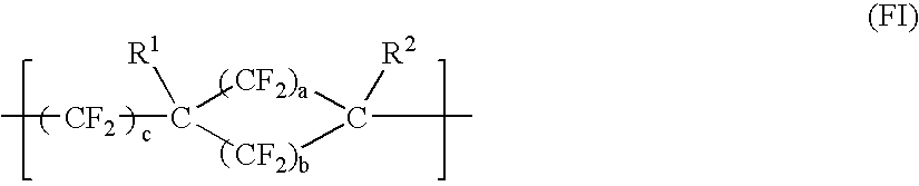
[CF2)a]1C([R2])(C)[CF2)b]C1([CF2]C)[R1]
